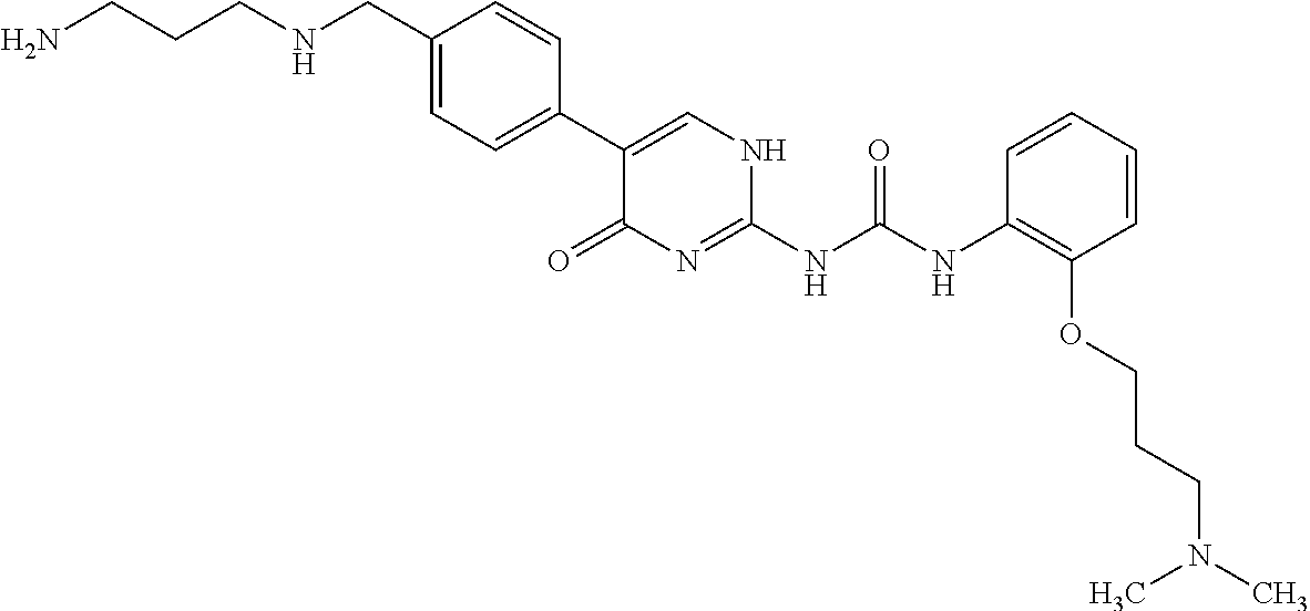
C1(CNCCCN)=CC=C(C2=CNC(NC(=O)NC3=C(OCCCN(C)C)C=CC=C3)=NC2=O)C=C1
